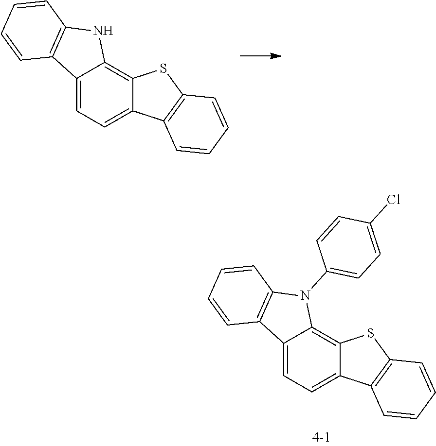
C12=CC=C3C(=C1NC1=C2C=CC=C1)SC1=C3C=CC=C1.C12=CC=C3C(=C1N(C1=CC=C(Cl)C=C1)C1=C2C=CC=C1)SC1=C3C=CC=C1
